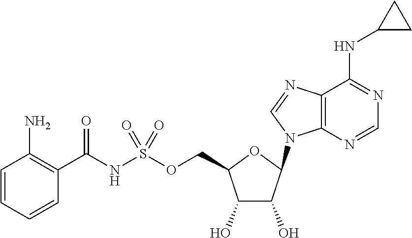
C1(O)C(O)C(N2C3=C(C(NC4CC4)=NC=N3)N=C2)OC1COS(NC(C1=C(N)C=CC=C1)=O)(=O)=O
